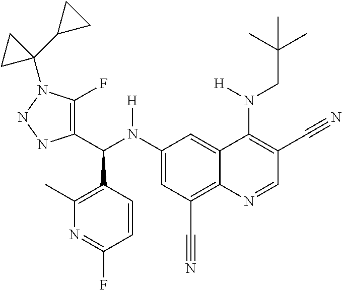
C1(N(C(C2=C(F)N(C3(C4CC4)CC3)NN2)C2=C(C)N=C(F)C=C2)[H])=CC(C#N)=C2C(=C1)C(N(CC(C)(C)C)[H])=C(C#N)C=N2
